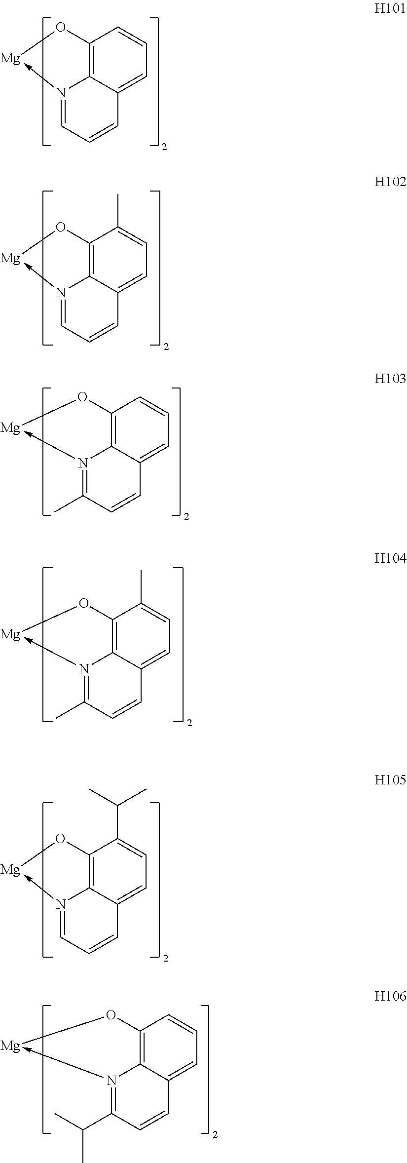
N12->[Mg]OC3=C1C(=CC=C3)C=CC=2.N12->[Mg]OC3=C1C(=CC=C3)C=CC=2C.N12->[Mg]OC3=C1C(=CC=C3)C=CC=2C(C)C.N12->[Mg]OC3=C1C(=CC=C3C)C=CC=2.N12->[Mg]OC3=C1C(=CC=C3C)C=CC=2C.N12->[Mg]OC3=C1C(=CC=C3C(C)C)C=CC=2
